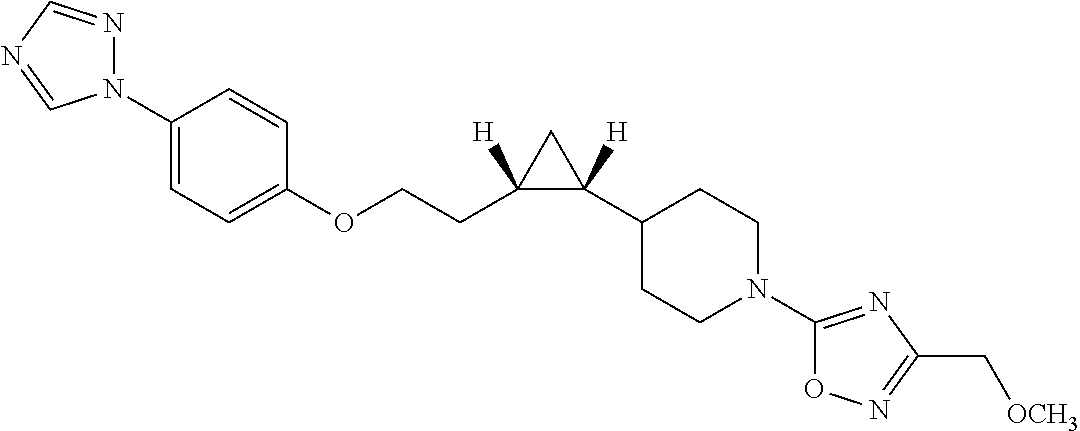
C1(N2N=CN=C2)=CC=C(OCCC2([H])C([H])(C3CCN(C4=NC(C[OCH3])=NO4)CC3)C2)C=C1
